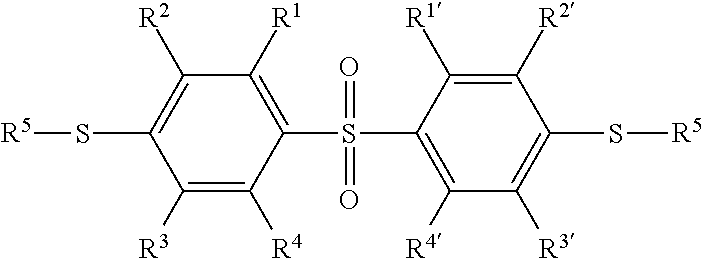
S(C1=C([R2])C([R1])=C(S(C2=C([R4])C([R3])=C(S[R5])C([R2])=C2[R1])(=O)=O)C([R4])=C1[R3])[R5]
